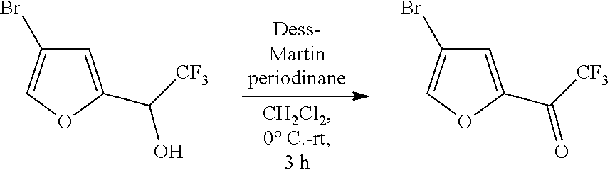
C1=C(C([CF3])O)OC=C1Br.C1=C(C([CF3])=O)OC=C1Br
